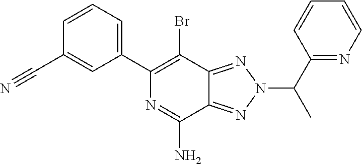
NC1=NC(C2=CC=CC(C#N)=C2)=C(Br)C2=NN(C(C3=NC=CC=C3)C)N=C12
